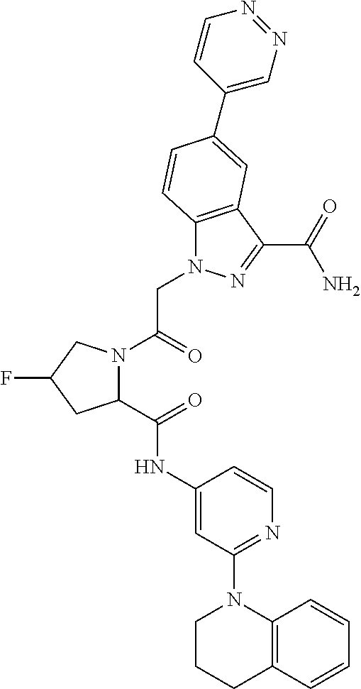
C1=C(NC(=O)C2N(C(=O)CN3C4=C(C(C(=O)N)=N3)C=C(C3=CN=NC=C3)C=C4)CC(F)C2)C=CN=C1N1CCCC2=C1C=CC=C2
